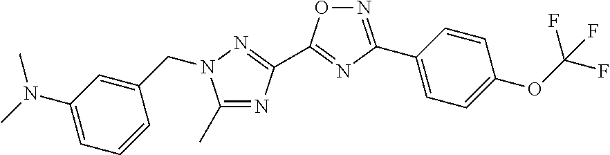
C1(C)=NC(C2=NC(C3=CC=C(OC(F)(F)F)C=C3)=NO2)=NN1CC1=CC(N(C)C)=CC=C1
